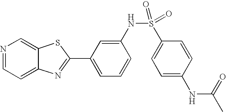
N1=CC=C2C(=C1)SC(C1=CC=CC(NS(=O)(=O)C3=CC=C(NC(=O)C)C=C3)=C1)=N2
